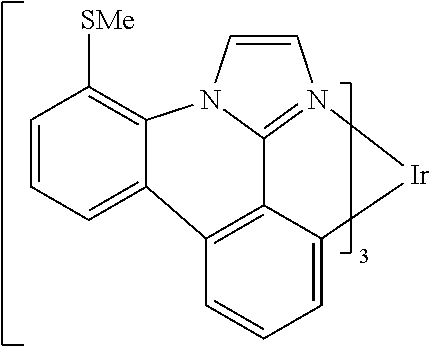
C1=CC=C2C3=C4C5=N(C=CN5C2=C1[SMe])[Ir]C4=CC=C3
